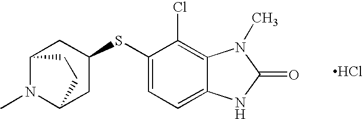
C12N(C)C(CC(SC3=CC=C4C(=C3Cl)N(C)C(=O)N4)C1)CC2.Cl
